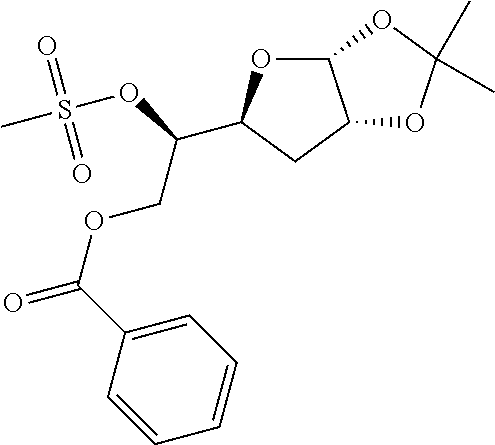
C(C1OC2C(C1)OC(C)(C)O2)(OS(C)(=O)=O)COC(=O)C1=CC=CC=C1
